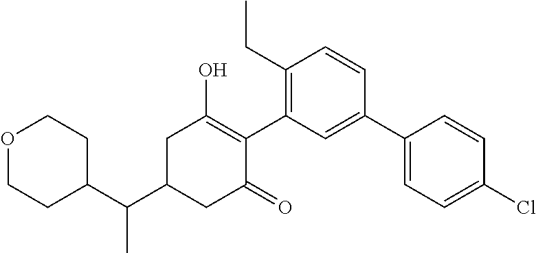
C1(C(C2CC(=O)C(C3=C(CC)C=CC(C4=CC=C(Cl)C=C4)=C3)=C(O)C2)C)CCOCC1
